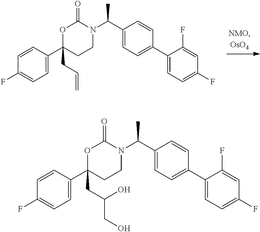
C1(F)=CC=C(C2(CC=C)CCN(C(C3=CC=C(C4=CC=C(F)C=C4F)C=C3)C)C(=O)O2)C=C1.C1(F)=CC=C(C2(CC(CO)O)CCN(C(C3=CC=C(C4=CC=C(F)C=C4F)C=C3)C)C(=O)O2)C=C1
